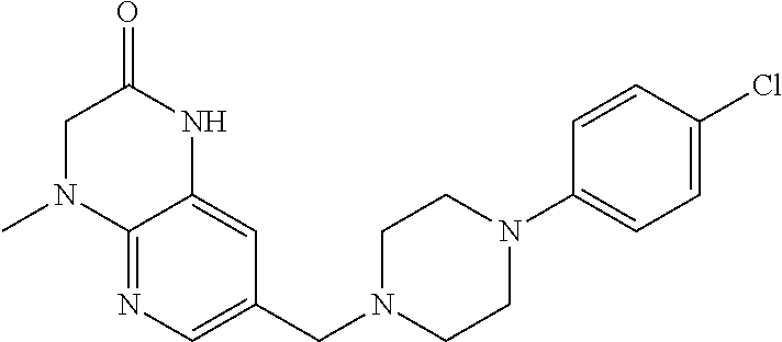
C1(CN2CCN(C3=CC=C(Cl)C=C3)CC2)=CN=C2C(=C1)NC(=O)CN2C
